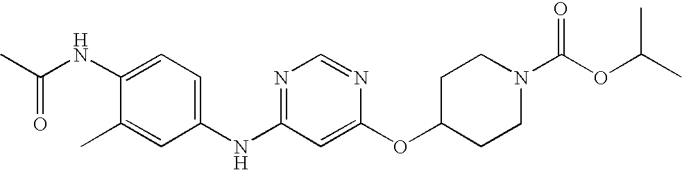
C1(NC(C)=O)=CC=C(NC2=NC=NC(OC3CCN(C(OC(C)C)=O)CC3)=C2)C=C1C
